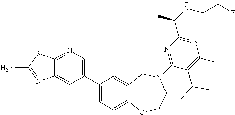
C12=NC=C(C3=CC=C4C(=C3)CN(C3=NC(C(NCCF)C)=NC(C)=C3C(C)C)CCO4)C=C1N=C(N)S2
